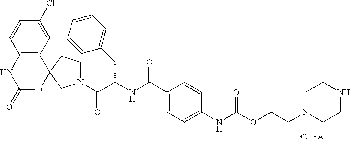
C1(Cl)=CC2=C(C=C1)NC(=O)OC21CCN(C(C(NC(C2=CC=C(NC(OCCN3CCNCC3)=O)C=C2)=O)CC2=CC=CC=C2)=O)C1
